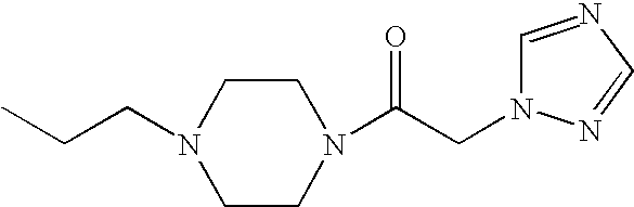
C1CN(C(CN2C=NC=N2)=O)CCN1CCC
